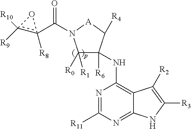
C1([R0])([R1])C([R6])(NC2=C3C(=NC([R11])=N2)NC([R3])=C3[R2])C([R4])[A]N1C(c1([R8])c([R9])([R10])O1)=O
